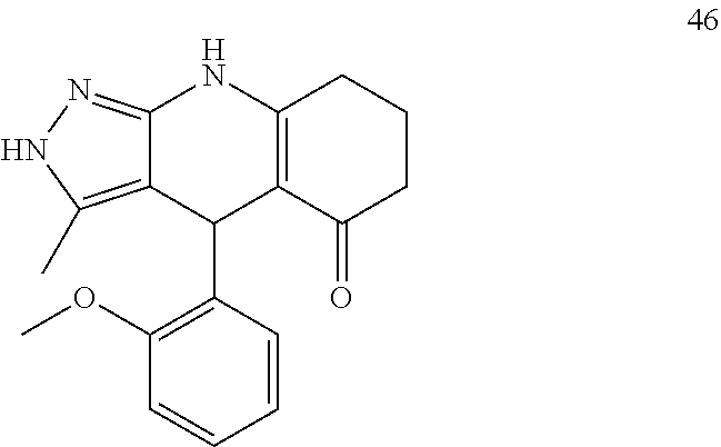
C12=NNC(C)=C1C(C1=C(OC)C=CC=C1)C1=C(N2)CCCC1=O
